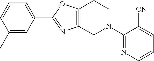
C1(C)=CC(C2=NC3=C(O2)CCN(C2=NC=CC=C2[CN])C3)=CC=C1
